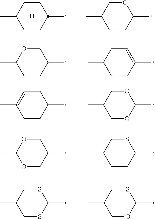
O1CC(C)CCC1C.C1CC(C)CCC1C.[H].C1OC(C)CCC1C.C1=C(C)CCC(C)C1.C1C=C(C)CCC1C.O1CC(C)COC1C.C1OC(C)OCC1C.S1CC(C)CCC1C.S1CC(C)CSC1C.S1CC(C)COC1C
